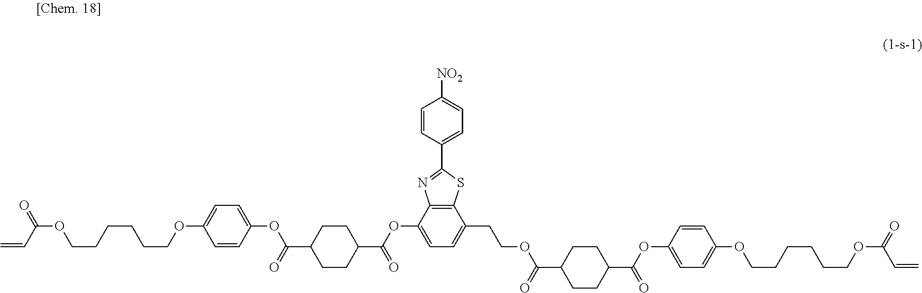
C=CC(OCCCCCCOC1=CC=C(OC(C2CCC(C(OC3=CC=C(CCOC(C4CCC(C(OC5=CC=C(OCCCCCCOC(C=C)=O)C=C5)=O)CC4)=O)C4=C3N=C(C3=CC=C([NO2])C=C3)S4)=O)CC2)=O)C=C1)=O
